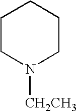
C1CN([CH2CH3])CCC1
